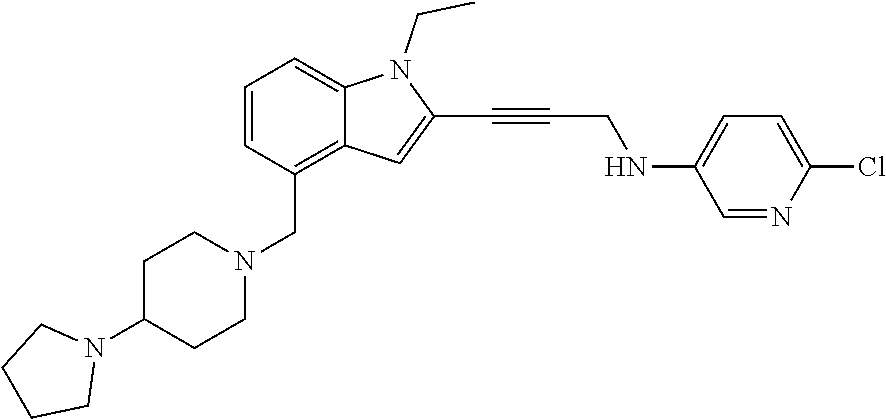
C(N1C2=CC=CC(CN3CCC(N4CCCC4)CC3)=C2C=C1C#CCNC1=CC=C(Cl)N=C1)C
